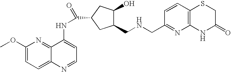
C1(OC)=CC=C2C(=N1)C(NC(=O)C1CC(O)C(CNCC3=NC4=C(C=C3)SCC(=O)N4)C1)=CC=N2
